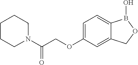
C1=C(OCC(=O)N2CCCCC2)C=C2C(=C1)B(O)OC2
